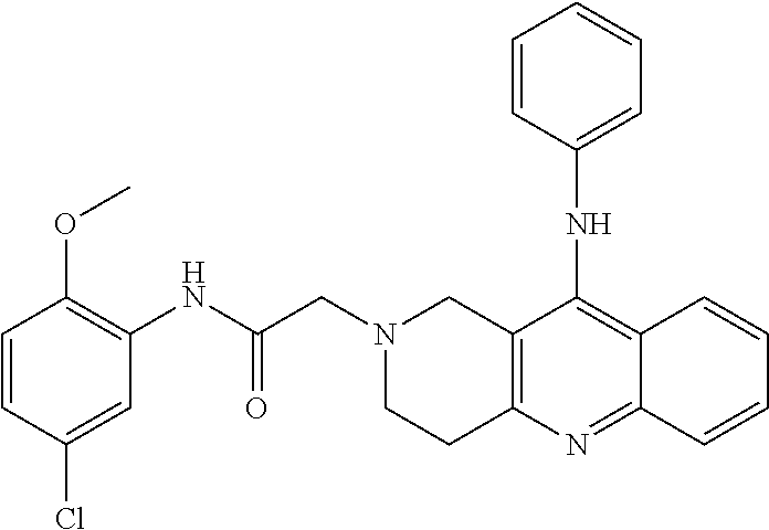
C1=CC(Cl)=CC(NC(CN2CC3=C(CC2)N=C2C(=C3NC3=CC=CC=C3)C=CC=C2)=O)=C1OC
